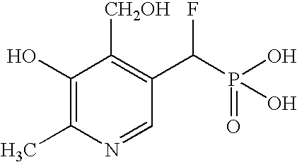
C1(O)=C(C)N=CC(C(F)P(=O)(O)O)=C1[CH2OH]
